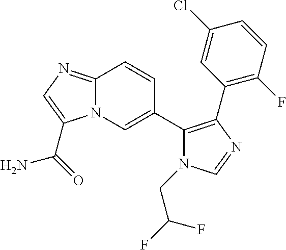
N12C(=NC=C1C(=O)N)C=CC(C1=C(C3=C(F)C=CC(Cl)=C3)N=CN1CC(F)F)=C2
